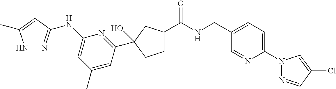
C(NCC1=CC=C(N2N=CC(Cl)=C2)N=C1)(=O)C1CCC(C2=NC(NC3=NNC(C)=C3)=CC(C)=C2)(O)C1
